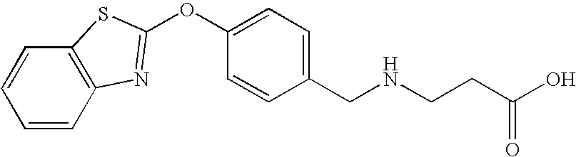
C1=CC2=C(C=C1)SC(OC1=CC=C(CNCCC(O)=O)C=C1)=N2
